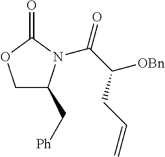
C1C(C[Ph])N(C(C([OBn])CC=C)=O)C(=O)O1
